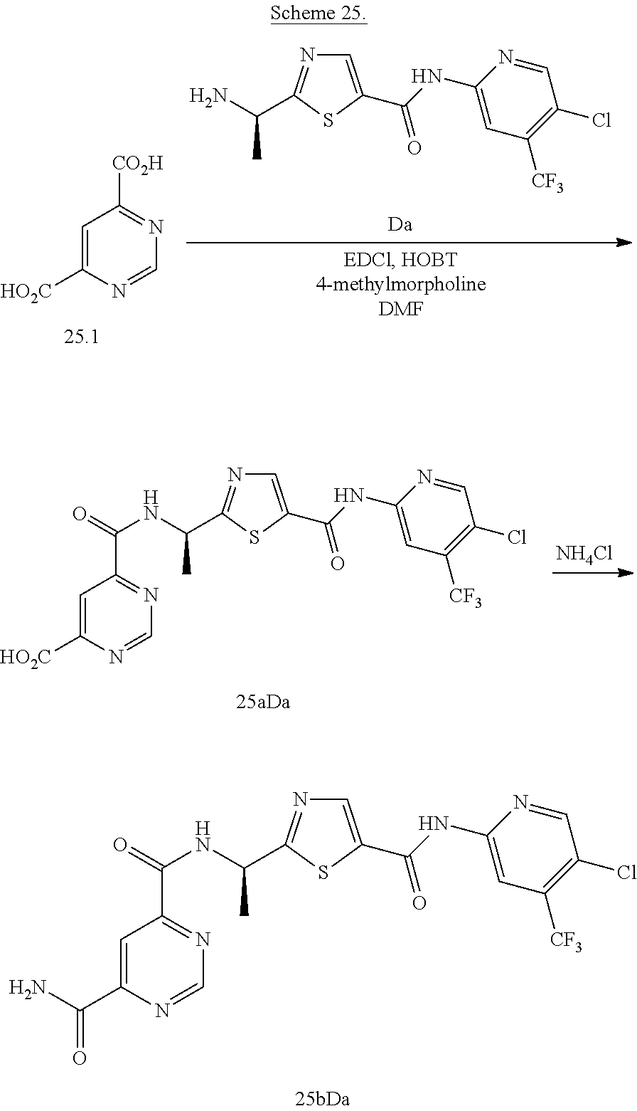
[NH4Cl].[HO2C]C1=CC(C(=O)NC(C)C2=NC=C(C(NC3=CC([CF3])=C(Cl)C=N3)=O)S2)=NC=N1.C(C1=CC(C(=O)NC(C)C2=NC=C(C(NC3=CC([CF3])=C(Cl)C=N3)=O)S2)=NC=N1)(N)=O.C1=C([HO2C])N=CN=C1[CO2H].NC(C)C1=NC=C(C(NC2=CC([CF3])=C(Cl)C=N2)=O)S1
